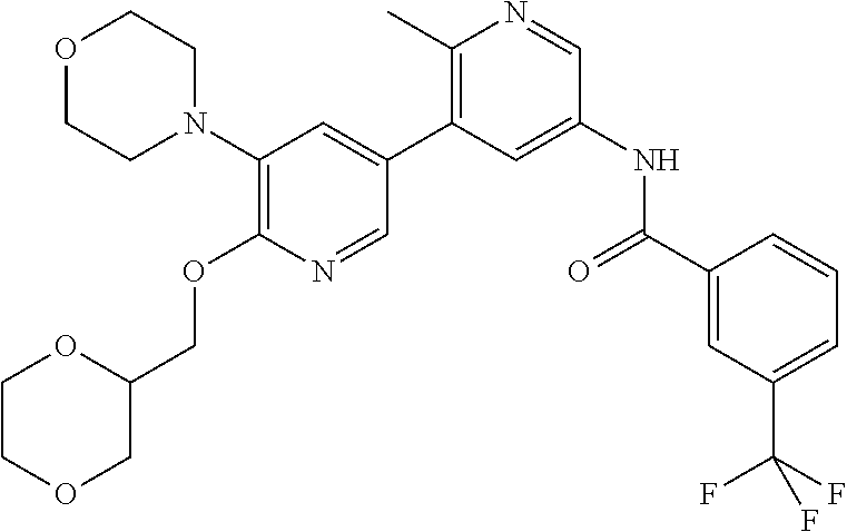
C1(N2CCOCC2)=C(OCC2COCCO2)N=CC(C2=C(C)N=CC(NC(C3=CC(C(F)(F)F)=CC=C3)=O)=C2)=C1
